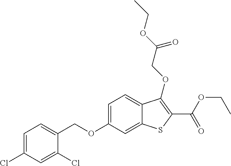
C1=C(Cl)C=C(Cl)C(COC2=CC=C3C(=C2)SC(C(=O)OCC)=C3OCC(=O)OCC)=C1
